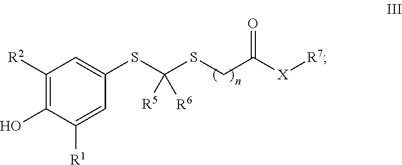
C1([R2])=C(O)C([R1])=CC(SC(SCC([X][R7])=O)([R5])[R6])=C1
